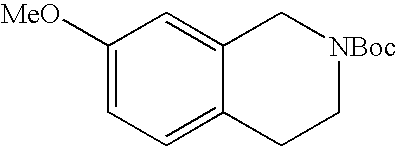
C1([MeO])=CC=C2C(=C1)C[NBoc]CC2
